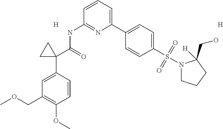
C1=C(C2(C(=O)NC3=NC(C4=CC=C(S(=O)(=O)N5CCCC5(CO)[H])C=C4)=CC=C3)CC2)C=CC(OC)=C1COC.[H].[H]
